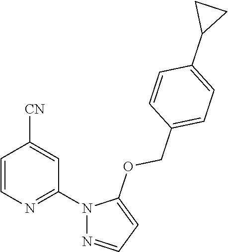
C1=CN=C(N2N=CC=C2OCC2=CC=C(C3CC3)C=C2)C=C1[CN]
